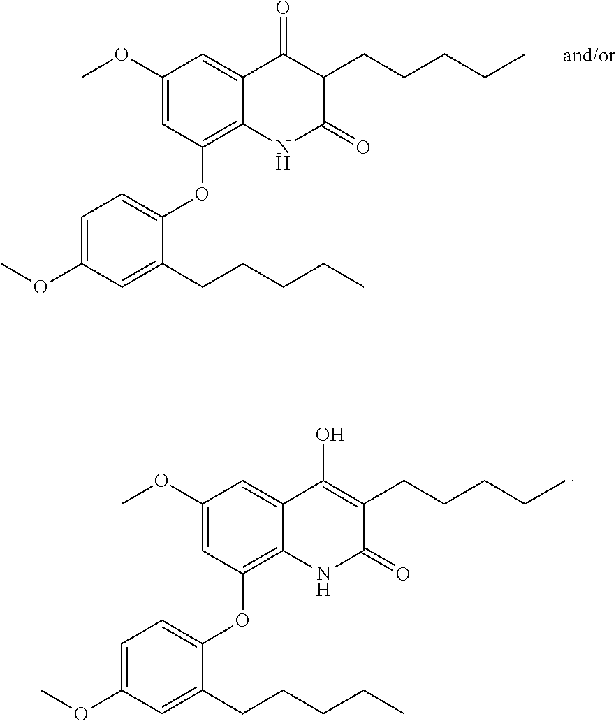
C1=C(OC2=C3C(=CC(OC)=C2)C(=O)C(CCCCC)C(=O)N3)C(CCCCC)=CC(OC)=C1.C(CCCC)C1=CC(OC)=CC=C1OC1=C2C(=CC(OC)=C1)C(O)=C(CCCCC)C(=O)N2
